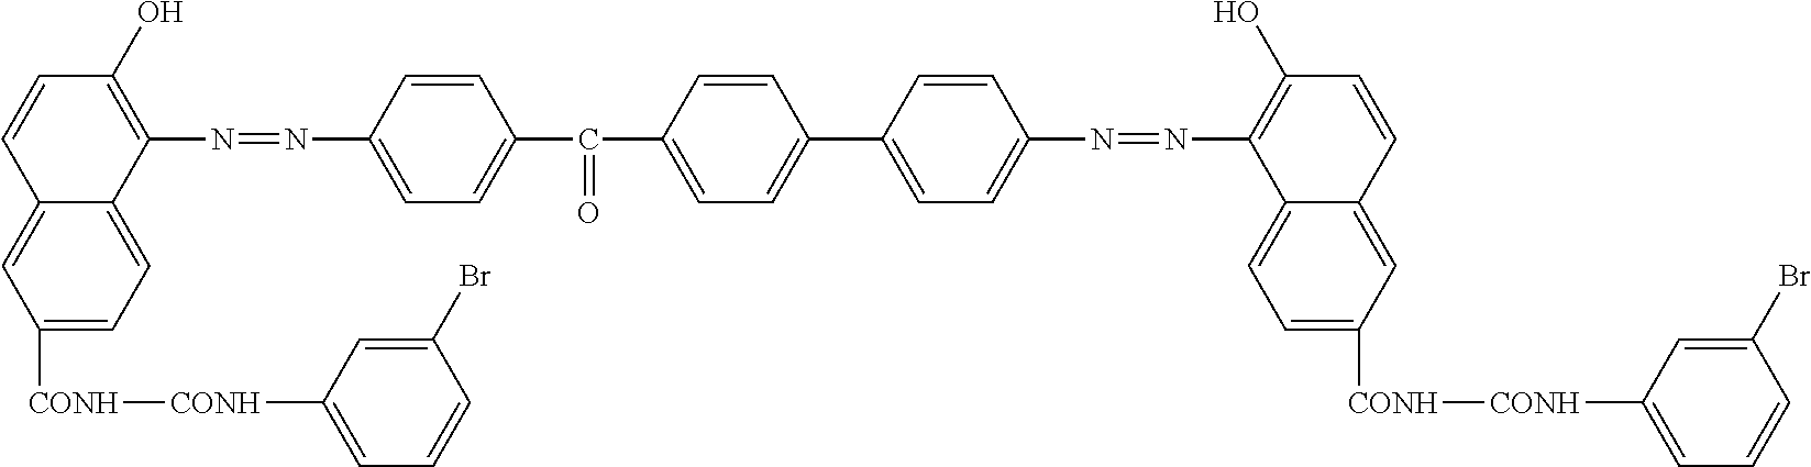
C1([CONH][CONH]C2=CC=CC(Br)=C2)=CC=C2C(=C1)C=CC(O)=C2N=NC1=CC=C(C(C2=CC=C(C3=CC=C(N=NC4=C(O)C=CC5=CC([CONH][CONH]C6=CC=CC(Br)=C6)=CC=C54)C=C3)C=C2)=O)C=C1
